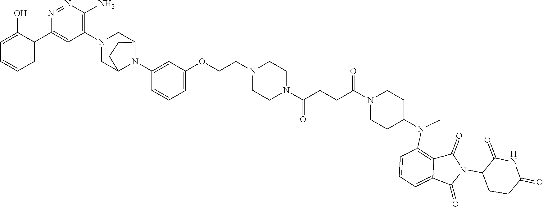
C1=C(O)C(C2=CC(N3CC4N(C5=CC(OCCN6CCN(C(CCC(N7CCC(N(C8=C9C(=CC=C8)C(=O)N(C8CCC(=O)NC8=O)C9=O)C)CC7)=O)=O)CC6)=CC=C5)C(C3)CC4)=C(N)N=N2)=CC=C1
